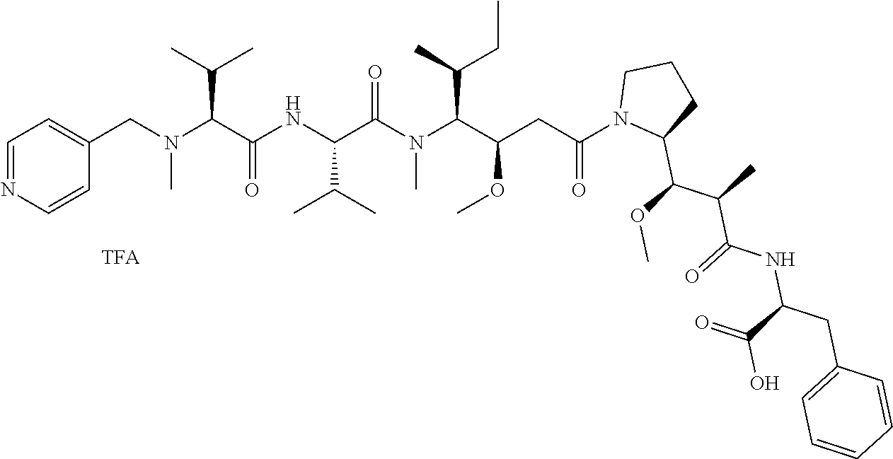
C1=NC=CC(CN(C(C(NC(C(N(C(C(CC(=O)N2C(C(OC)C(C)C(=O)NC(CC3=CC=CC=C3)C(=O)O)CCC2)OC)C(C)CC)C)=O)C(C)C)=O)C(C)C)C)=C1
